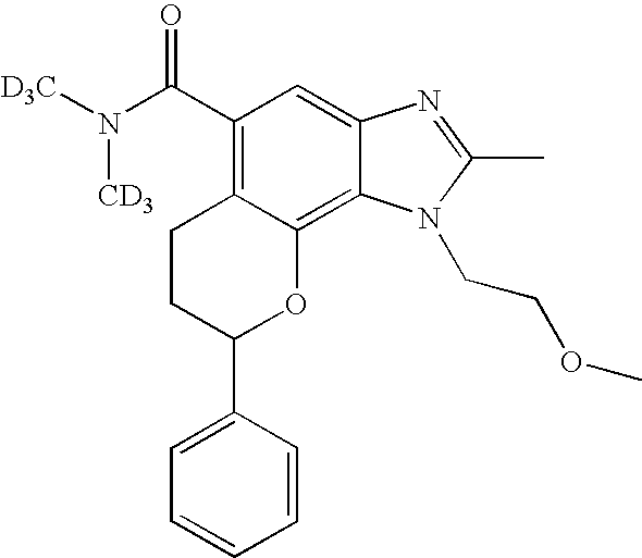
C1=CC(C2OC3=C4C(=CC(C(N([D3C])[CD3])=O)=C3CC2)N=C(C)N4CCOC)=CC=C1
